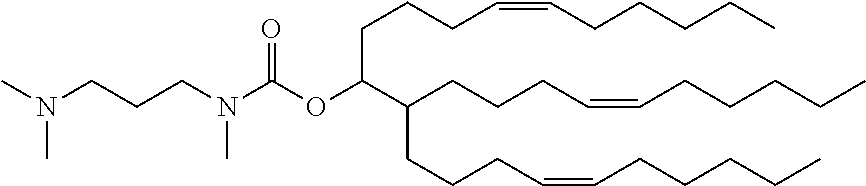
CN(CCCN(C(OC(CCCC=CCCCCC)C(CCCC=CCCCCC)CCCC=CCCCCC)=O)C)C
